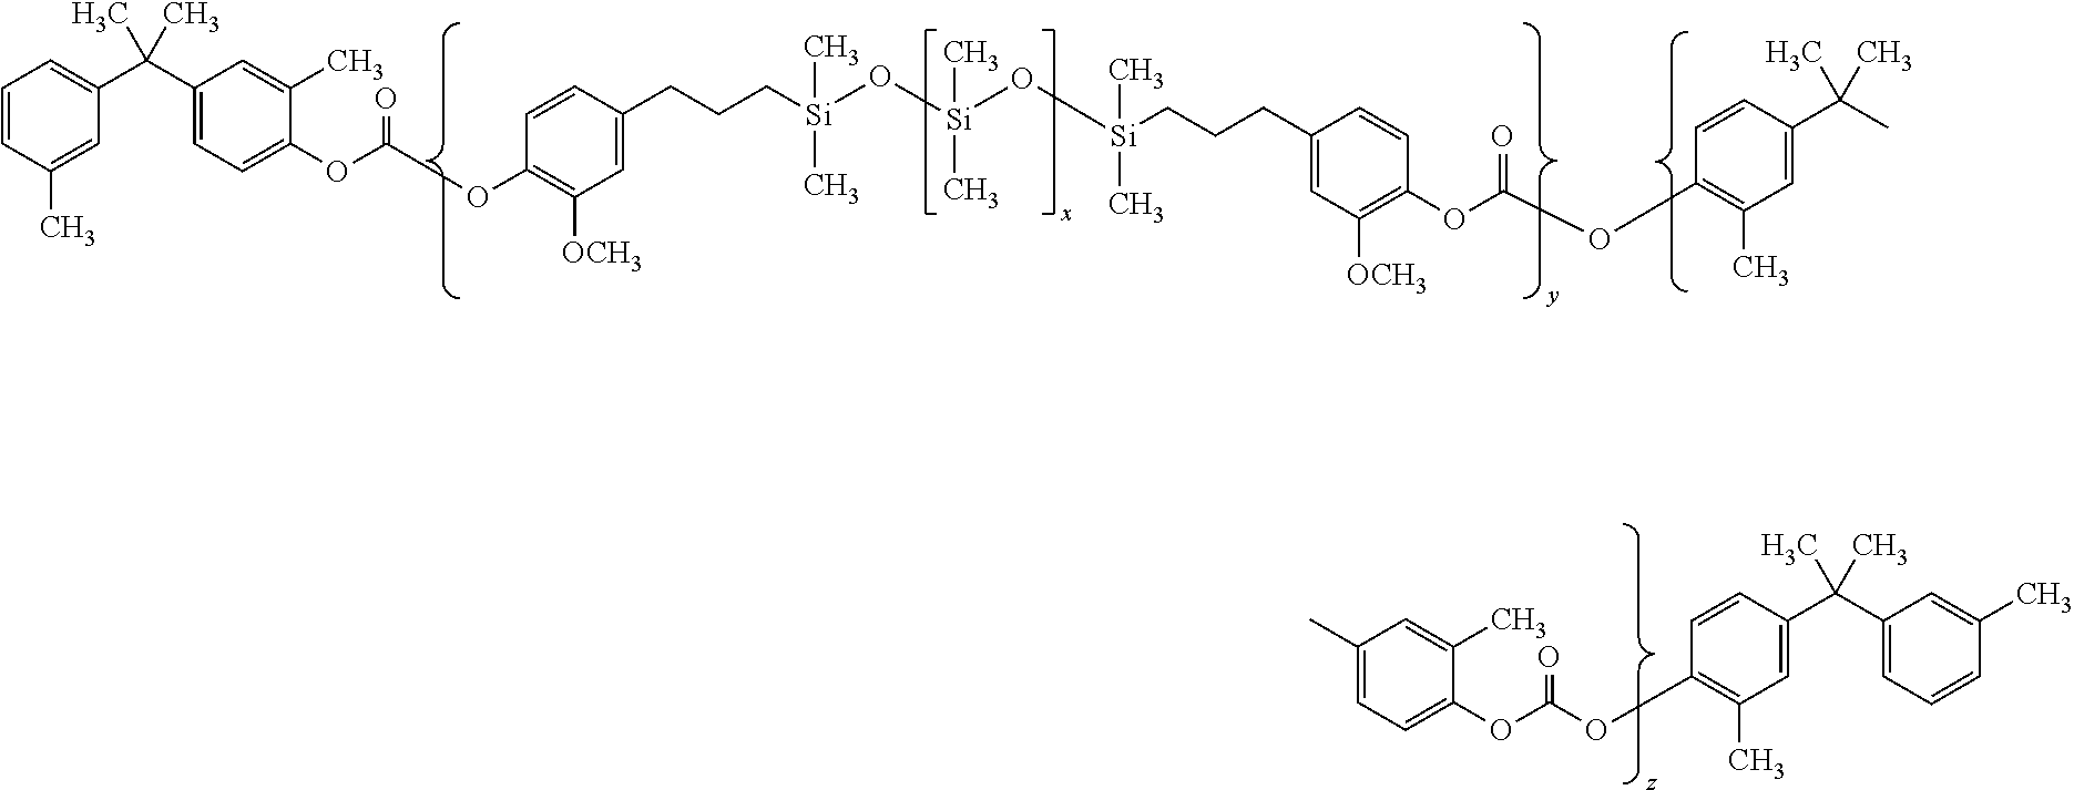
C1=CC(C)=CC(C(C2=CC=C(OC(=O)OC3=C([OCH3])C=C(CCC[Si](C)(O[Si](C)(O[Si](C)(CCCC4=CC([OCH3])=C(OC(OC5=C(C)C=C(C(C)(C)C)C=C5)=O)C=C4)C)C)C)C=C3)C(C)=C2)(C)C)=C1.C1(OC(OC2=CC=C(C)C=C2C)=O)=C(C)C=C(C(C2=CC=CC(C)=C2)(C)C)C=C1
